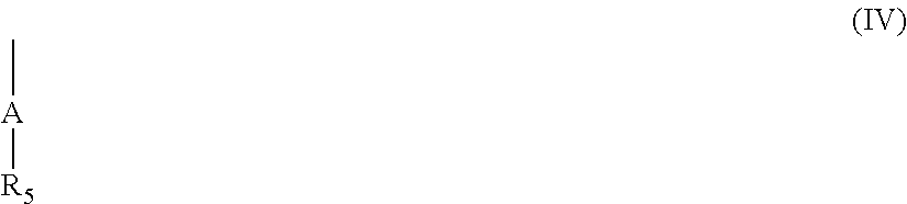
C[A][R5]
